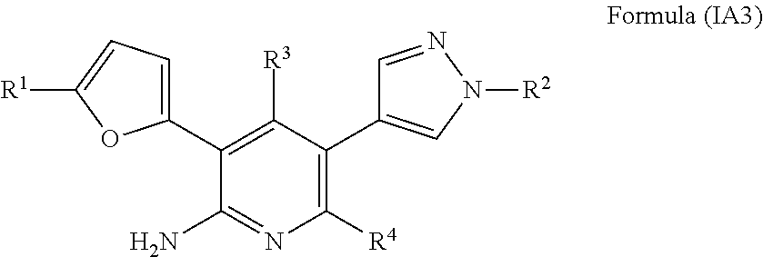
C1(C2=CN([R2])N=C2)=C([R4])N=C(N)C(C2=CC=C([R1])O2)=C1[R3]
